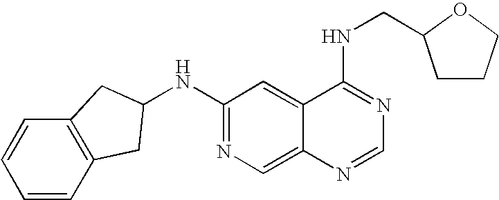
C1(NC2CC3=C(C=CC=C3)C2)=NC=C2C(=C1)C(NCC1CCCO1)=NC=N2
